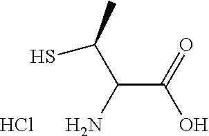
Cl.OC(C(N)C(S)C)=O
